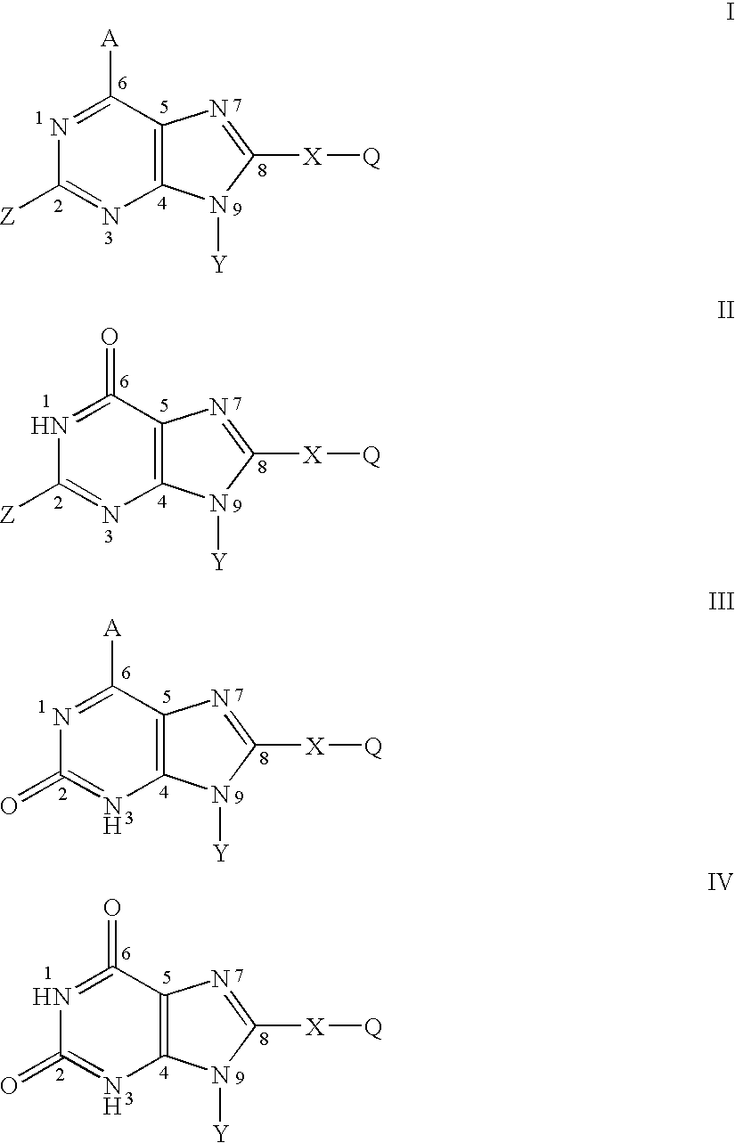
C1([A])=NC([Z])=NC2=C1N=C([X][Q])N2[Y].C1(=O)=NC([Z])=NC2=C1N=C([X][Q])N2[Y].C1([A])=NC(=O)=NC2=C1N=C([X][Q])N2[Y].C1(=O)=NC(=O)=NC2=C1N=C([X][Q])N2[Y]
